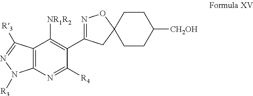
C1(C2=NOC3(C2)CCC([CH2OH])CC3)=C([NR1R2])C2=C(N=C1[R4])N([R3])N=C2[R3]
